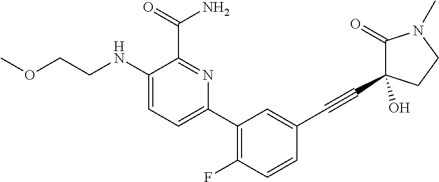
C1(NCCOC)=CC=C(C2=C(F)C=CC(C#CC3(O)C(=O)N(C)CC3)=C2)N=C1C(=O)N
